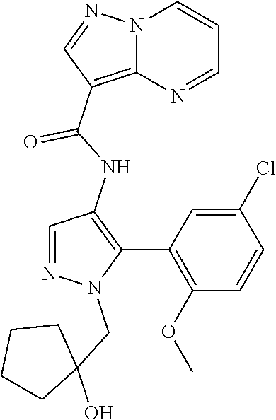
N12C(=C(C(NC3=C(C4=C(OC)C=CC(Cl)=C4)N(CC4(O)CCCC4)N=C3)=O)C=N1)N=CC=C2
